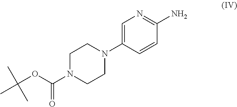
C(OC(N1CCN(C2=CN=C(N)C=C2)CC1)=O)(C)(C)C
